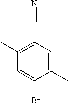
C1(C#N)=C(C)C=C(Br)C(C)=C1
